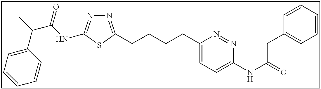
N1=C(CCCCC2=CC=C(NC(=O)CC3=CC=CC=C3)N=N2)SC(NC(C(C)C2=CC=CC=C2)=O)=N1
